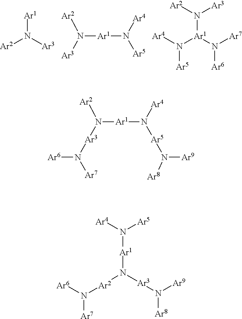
[Ar2]N([Ar3])[Ar1].N([Ar1]N([Ar4])[Ar5])([Ar2])[Ar3].N([Ar1](N([Ar7])[Ar6])N([Ar2])[Ar3])([Ar4])[Ar5].N([Ar1]N([Ar4])[Ar5]N([Ar9])[Ar8])([Ar2])[Ar3]N([Ar6])[Ar7].[Ar4]N([Ar5])[Ar1]N([Ar2]N([Ar6])[Ar7])[Ar3]N([Ar9])[Ar8]
